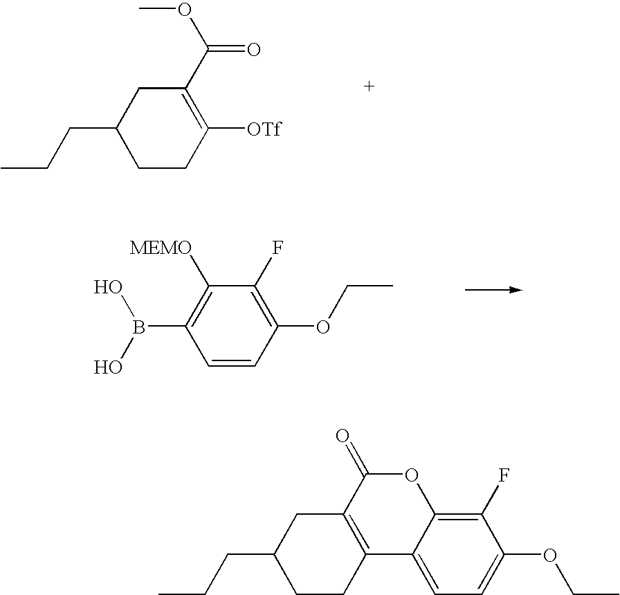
C1CC([OTf])=C(C(OC)=O)CC1CCC.C1=CC(OCC)=C(F)C([MEMO])=C1B(O)O.C1CC2=C(CC1CCC)C(=O)OC1=C(F)C(OCC)=CC=C21
